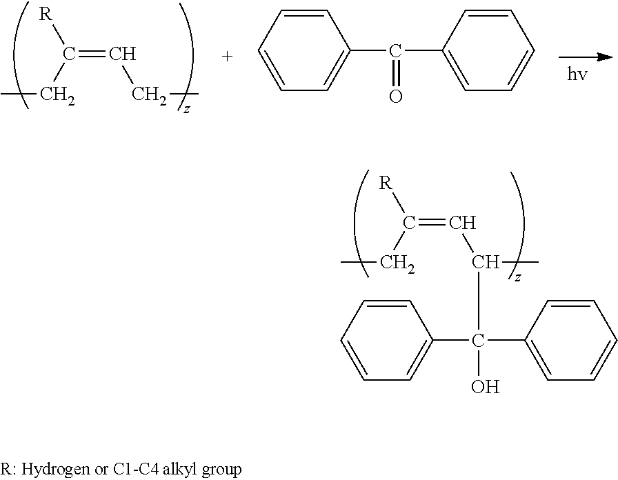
C1=CC=CC=C1C(C1=CC=CC=C1)(O)C(C=C([R])CC)C.C(=CCC)([R])CC.C1=CC=CC=C1C(C1=CC=CC=C1)=O
